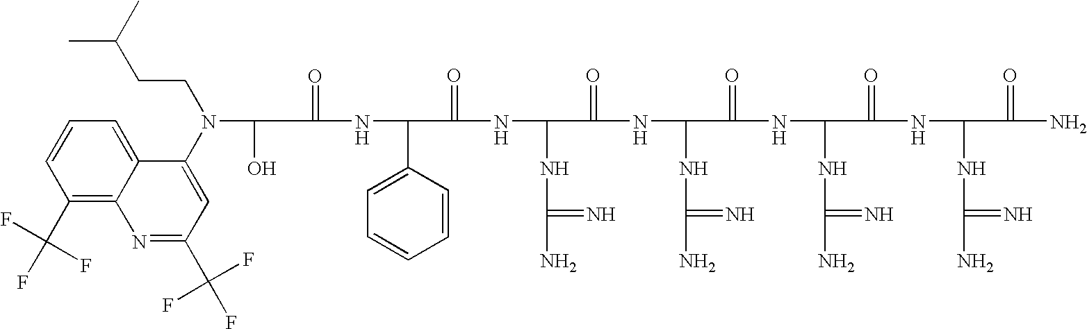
C(=O)(NC(C1=CC=CC=C1)C(=O)NC(NC(N)=N)C(=O)NC(NC(N)=N)C(=O)NC(NC(N)=N)C(=O)NC(NC(N)=N)C(=O)N)C(O)N(C1=CC(C(F)(F)F)=NC2=C(C(F)(F)F)C=CC=C12)CCC(C)C
